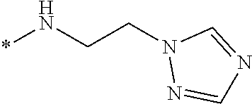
N(*)CCN1N=CN=C1
